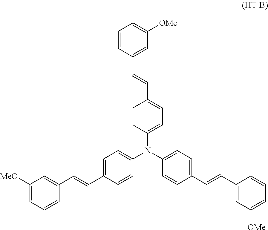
C1([MeO])=CC=CC(C=CC2=CC=C(N(C3=CC=C(C=CC4=CC([OMe])=CC=C4)C=C3)C3=CC=C(C=CC4=CC([OMe])=CC=C4)C=C3)C=C2)=C1
